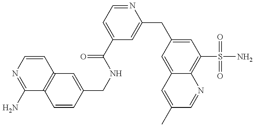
C1(N)=NC=CC2=C1C=CC(CNC(C1=CC=NC(CC3=CC(S(=O)(=O)N)=C4C(=C3)C=C(C)C=N4)=C1)=O)=C2
